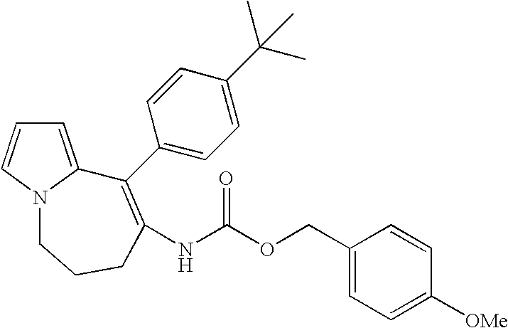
C1=C2N(C=C1)CCCC(NC(OCC1=CC=C([OMe])C=C1)=O)=C2C1=CC=C(C(C)(C)C)C=C1
